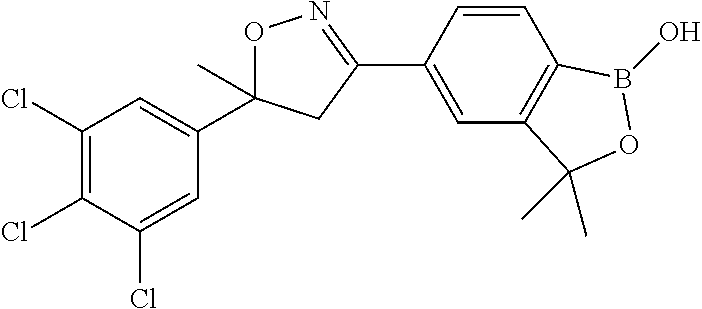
O1C(C)(C2=CC(Cl)=C(Cl)C(Cl)=C2)CC(C2=CC3=C(C=C2)B(O)OC3(C)C)=N1
